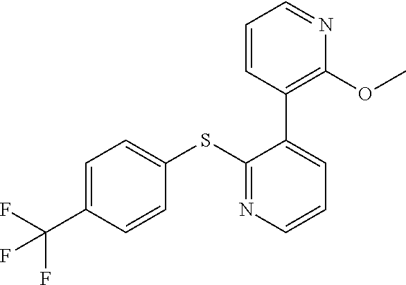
C1=C(C(F)(F)F)C=CC(SC2=NC=CC=C2C2=C(OC)N=CC=C2)=C1
